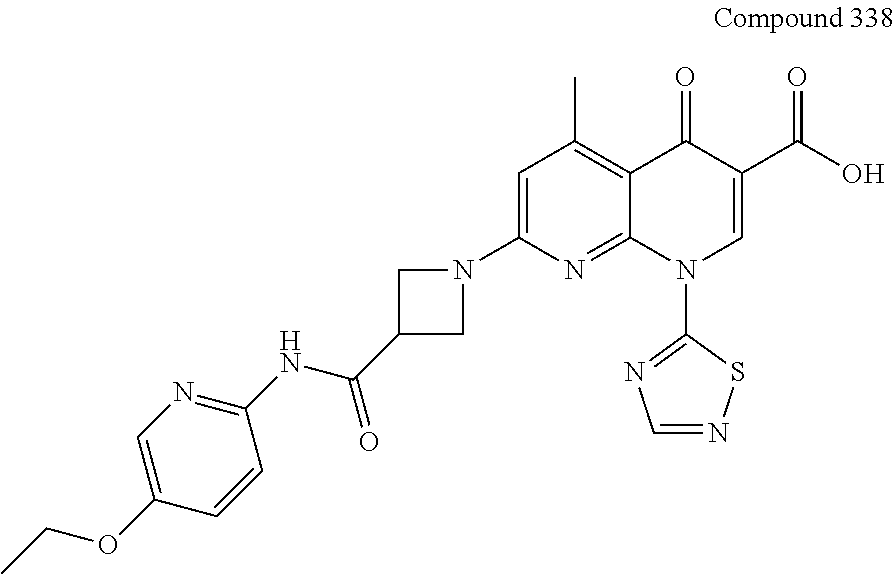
C(=O)(C1CN(C2=CC(C)=C3C(=N2)N(C2=NC=NS2)C=C(C(O)=O)C3=O)C1)NC1=NC=C(OCC)C=C1
